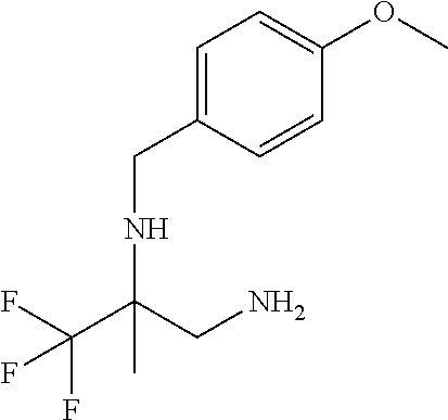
C1=C(CNC(C(F)(F)F)(CN)C)C=CC(OC)=C1
